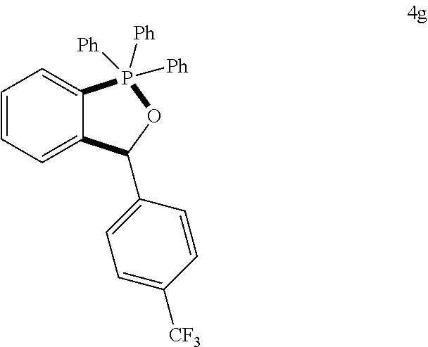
C1=CC=C2C(=C1)P([Ph])([Ph])([Ph])OC2C1=CC=C([CF3])C=C1
